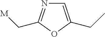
N1=C(C[M])OC(CC)=C1
